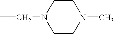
C(C)N1CCN(C)CC1
